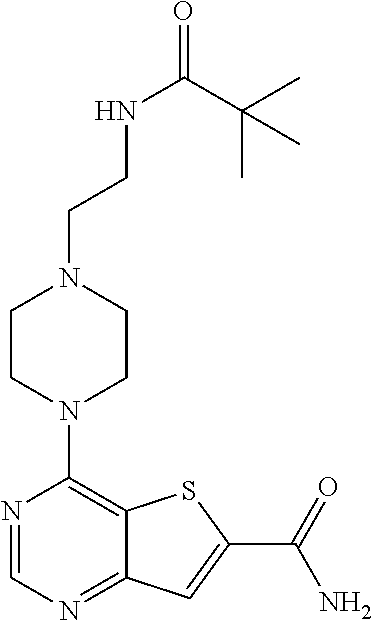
N1=CN=C2C(=C1N1CCN(CCNC(=O)C(C)(C)C)CC1)SC(C(=O)N)=C2
